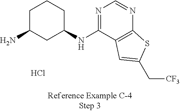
NC1CC(NC2=NC=NC3=C2C=C(C[CF3])S3)CCC1.Cl
